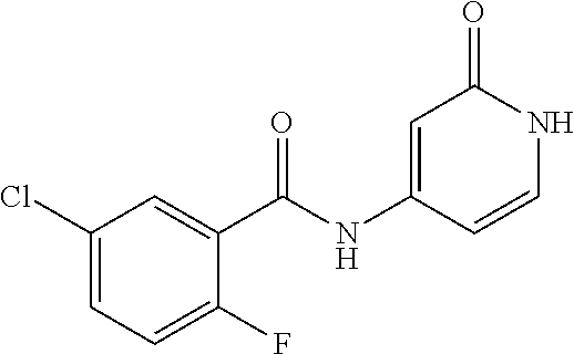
C1(Cl)=CC=C(F)C(C(NC2=CC(=O)NC=C2)=O)=C1
